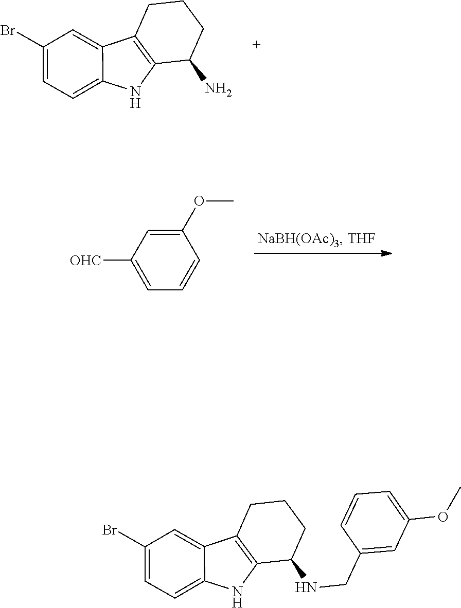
C1(Br)=CC=C2C(=C1)C1=C(N2)C(N)CCC1.C1(Br)=CC=C2C(=C1)C1=C(N2)C(NCC2=CC(OC)=CC=C2)CCC1.C1=C(OC)C=CC=C1[OHC]
